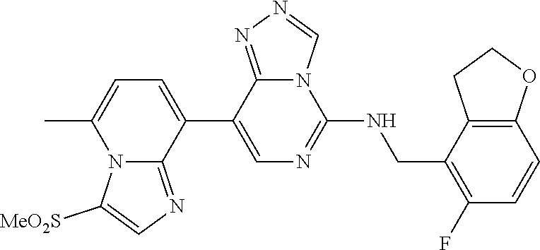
C1(C2=CC=C(C)N3C2=NC=C3[MeO2S])=CN=C(NCC2=C(F)C=CC3=C2CCO3)N2C1=NN=C2
